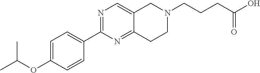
CC(C)OC1=CC=C(C2=NC=C3C(=N2)CCN(CCCC(O)=O)C3)C=C1
